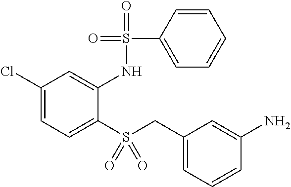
C1(Cl)=CC=C(S(CC2=CC=CC(N)=C2)(=O)=O)C(NS(C2=CC=CC=C2)(=O)=O)=C1
